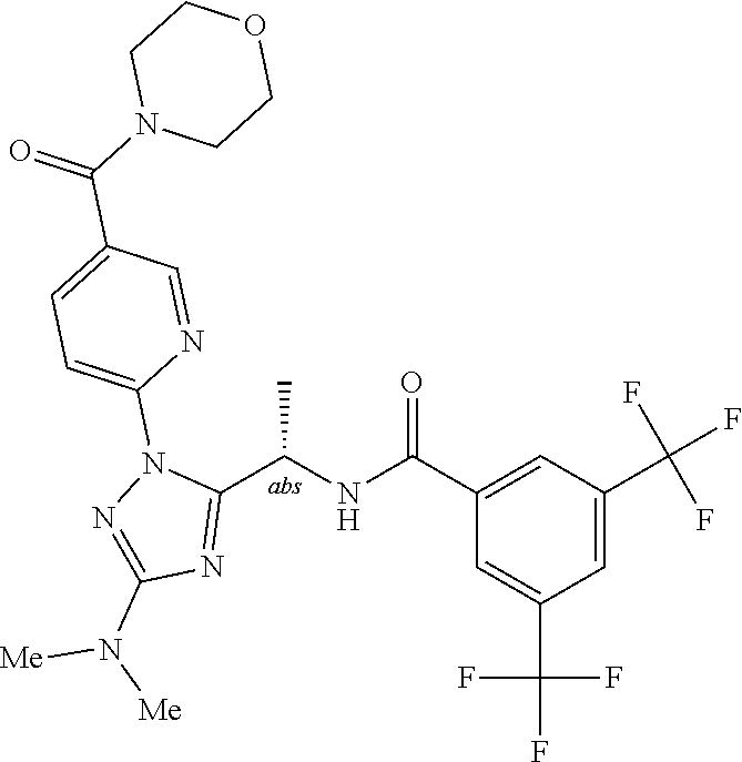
C1(C(=O)NC(C2=NC(N([Me])[Me])=NN2C2=CC=C(C(=O)N3CCOCC3)C=N2)C)=CC(C(F)(F)F)=CC(C(F)(F)F)=C1
